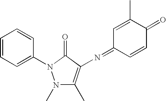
N1(C)C(C)=C(N=C2C=CC(=O)C(C)=C2)C(=O)N1C1=CC=CC=C1
